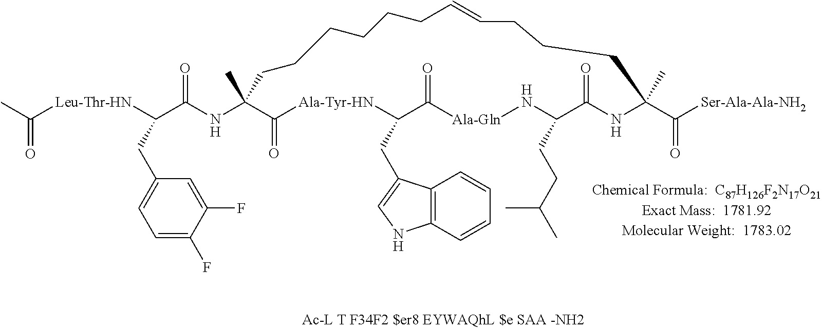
C1(C)(NC(=O)C([Leu-Thr-HN]C(C)=O)CC2=CC=C(F)C(F)=C2)C(=O)[Ala-Tyr-HN]C(CC2=CNC3=C2C=CC=C3)C(=O)[Ala-Gln]NC(CCC(C)C)C(=O)NC(C(=O)[Ser-Ala-Ala-NH2])(C)CCCC=CCCCCCC1
